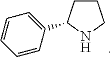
C1CC(C2=CC=CC=C2)NC1
